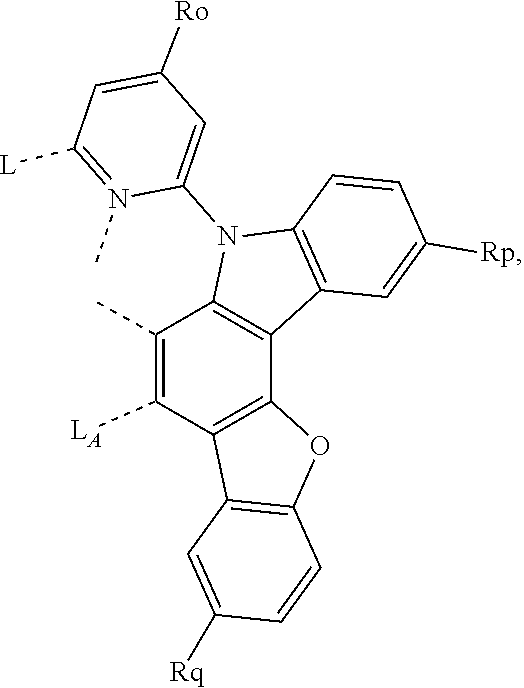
C1=C(N2C3=C(C4=C2C(C)=C([LA])C2=C4OC4=C2C=C([Rq])C=C4)C=C([Rp])C=C3)N(C)=C([L])C=C1[Ro]
